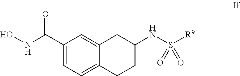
C1(C(NO)=O)=CC=C2C(=C1)CC(NS([R9])(=O)=O)CC2
